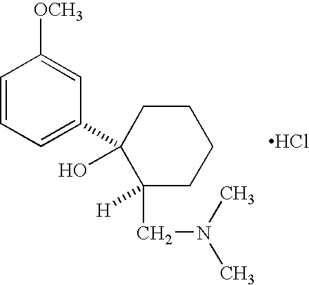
C1=CC=C(C2(O)C(CN(C)C)([H])CCCC2)C=C1[OCH3].Cl
